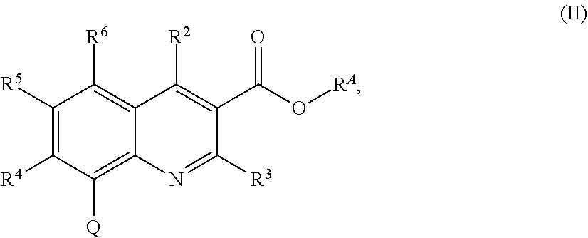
C1([R5])=C([R4])C([Q])=C2C(=C1[R6])C([R2])=C(C(O[RA])=O)C([R3])=N2
